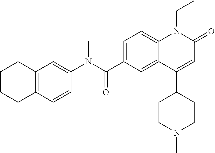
C1(N(C(C2=CC=C3C(=C2)C(C2CCN(C)CC2)=CC(=O)N3CC)=O)C)=CC2=C(C=C1)CCCC2
